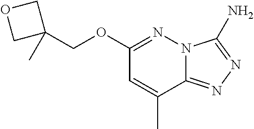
C1(OCC2(C)COC2)=NN2C(=NN=C2N)C(C)=C1
